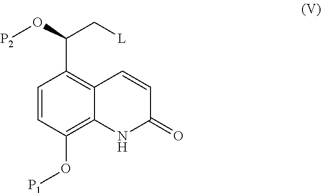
C1=CC(O[P1])=C2C(=C1C(O[P2])C[L])C=CC(=O)N2
